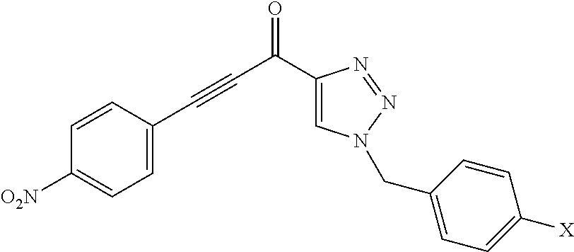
C(C#CC1=CC=C([O2N])C=C1)(=O)C1=CN(CC2=CC=C([X])C=C2)N=N1
